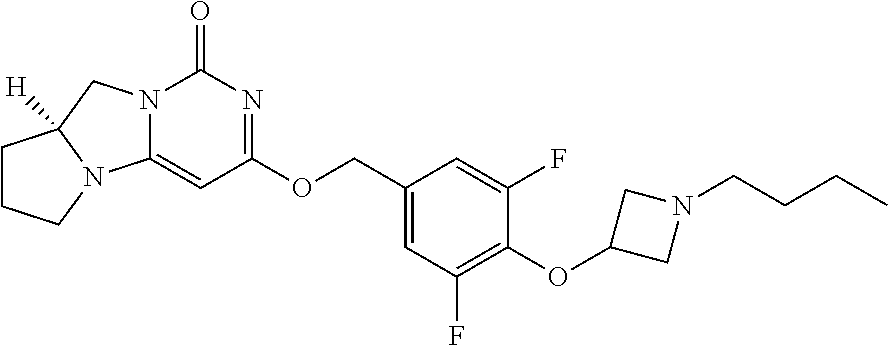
N12C(=CC(OCC3=CC(F)=C(OC4CN(CCCC)C4)C(F)=C3)=NC1=O)N1CCCC1([H])C2
